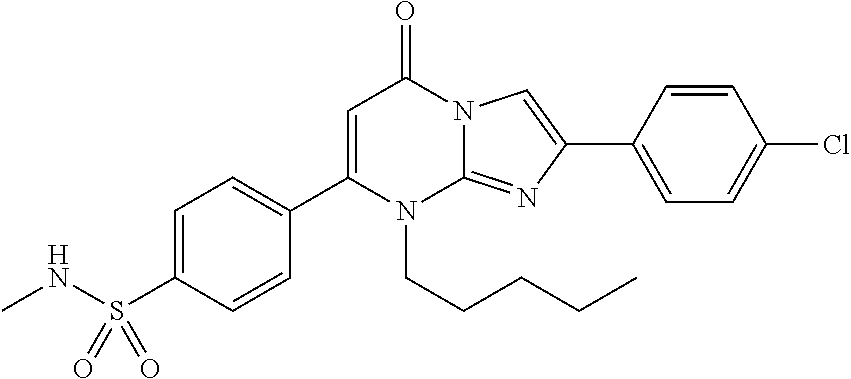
C1(C2=CC=C(S(NC)(=O)=O)C=C2)=CC(=O)N2C(=NC(C3=CC=C(Cl)C=C3)=C2)N1CCCCC
